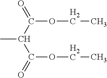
CC(C(OCC)=O)C(OCC)=O
